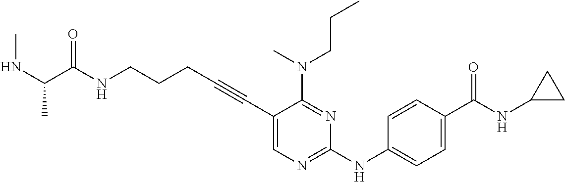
N(CCCC#CC1=CN=C(NC2=CC=C(C(NC3CC3)=O)C=C2)N=C1N(CCC)C)C(=O)C(NC)C
